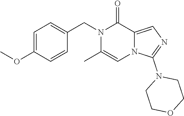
C1=C(OC)C=CC(CN2C(C)=CN3C(=CN=C3N3CCOCC3)C2=O)=C1
